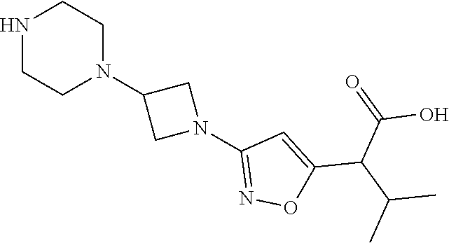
N1CCN(C2CN(C3=NOC(C(C(C)C)C(=O)O)=C3)C2)CC1
